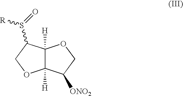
C12([H])C([H])(C(S(=O)[R])CO1)OCC2[ONO2]
